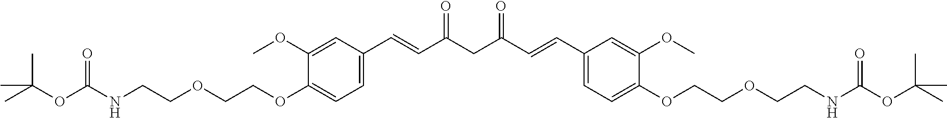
C1(OCCOCCNC(OC(C)(C)C)=O)=CC=C(C=CC(CC(=O)C=CC2=CC=C(OCCOCCNC(OC(C)(C)C)=O)C(OC)=C2)=O)C=C1OC
